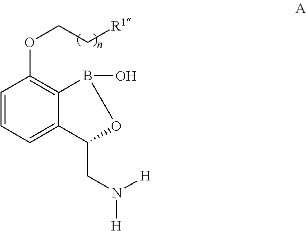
C1=CC=C2C(=C1OCC[R1])B(O)OC2CN([H])[H]
